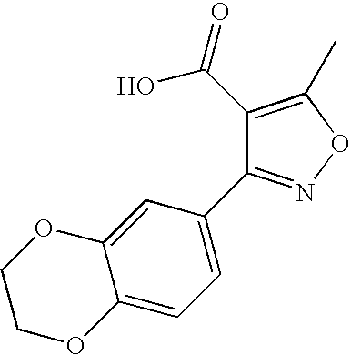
C1=C2C(=CC(C3=NOC(C)=C3C(O)=O)=C1)OCCO2
